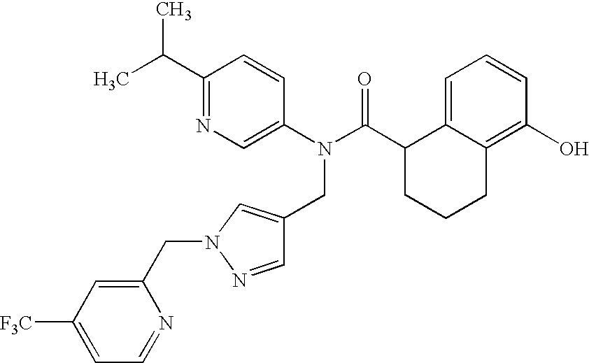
C1(C(C)C)=NC=C(N(C(C2CCCC3=C(O)C=CC=C23)=O)CC2=CN(CC3=CC([F3C])=CC=N3)N=C2)C=C1
